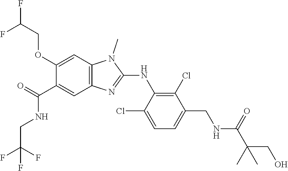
C1(OCC(F)F)=CC2=C(C=C1C(NCC(F)(F)F)=O)N=C(NC1=C(Cl)C(CNC(C(C)(CO)C)=O)=CC=C1Cl)N2C
